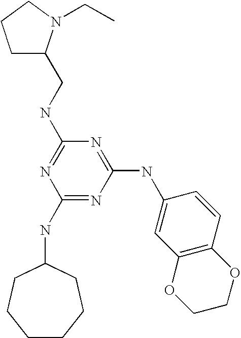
C1(NC2CCCCCC2)=NC(NC2=CC3=C(C=C2)OCCO3)=NC(NCC2CCCN2CC)=N1
